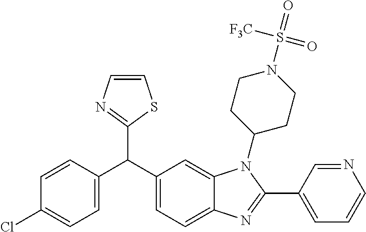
C1=C(C(C2=CC=C3C(=C2)N(C2CCN(S(=O)([F3C])=O)CC2)C(C2=CC=CN=C2)=N3)C2=NC=CS2)C=CC(Cl)=C1
